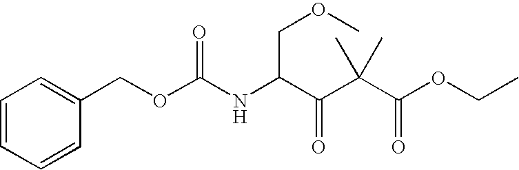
C1=CC=CC(COC(NC(C(C(C(OCC)=O)(C)C)=O)COC)=O)=C1
